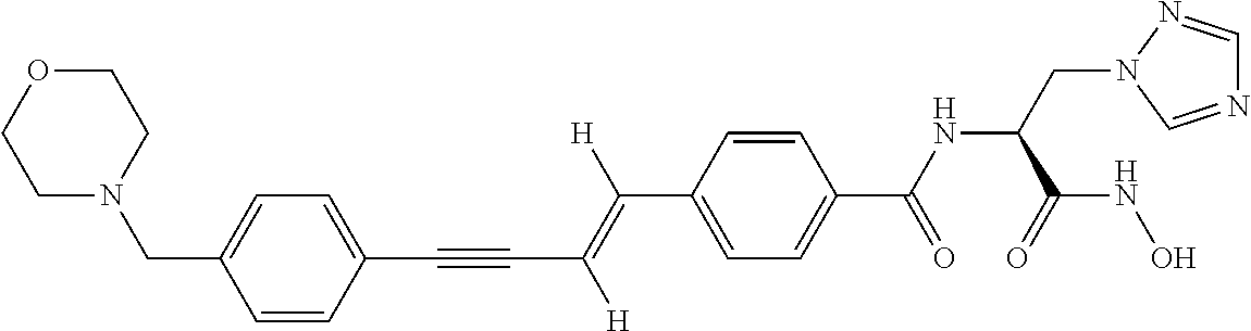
C(C1=CC=C(C(NC(CN2C=NC=N2)C(NO)=O)=O)C=C1)(=C(C#CC1=CC=C(CN2CCOCC2)C=C1)[H])[H]
